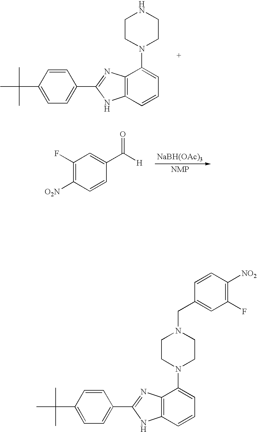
CC(C)(C)C1=CC=C(C2=NC3=C(N2)C=CC=C3N2CCNCC2)C=C1.[NaBH(OAc)3].C1(F)=C([O2N])C=CC(C([H])=O)=C1.CC(C)(C)C1=CC=C(C2=NC3=C(N2)C=CC=C3N2CCN(CC3=CC(F)=C([NO2])C=C3)CC2)C=C1
